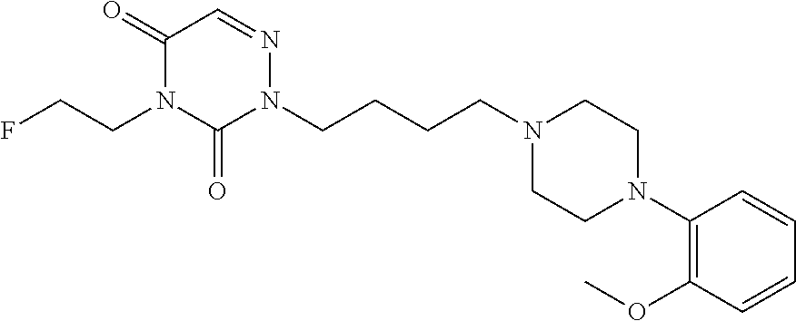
C1(=O)N(CCF)C(=O)N(CCCCN2CCN(C3=C(OC)C=CC=C3)CC2)N=C1
